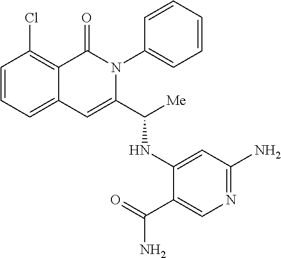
C12=CC=CC(Cl)=C1C(=O)N(C1=CC=CC=C1)C(C(NC1=CC(N)=NC=C1C(N)=O)[Me])=C2
